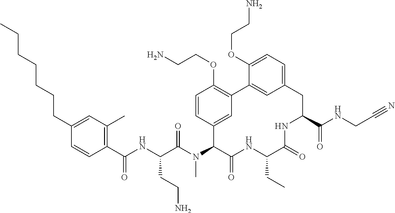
C1(C(NC(C(N(C2C(=O)NC(CC)C(=O)NC(C(NCC#N)=O)CC3=CC=C(OCCN)C(=C3)C3=C(OCCN)C=CC2=C3)C)=O)CCN)=O)=C(C)C=C(CCCCCCC)C=C1
